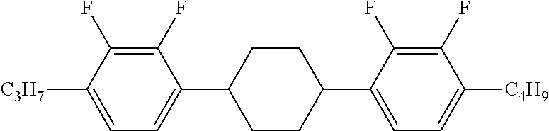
C1(F)=C(F)C([C3H7])=CC=C1C1CCC(C2=CC=C([C4H9])C(F)=C2F)CC1
